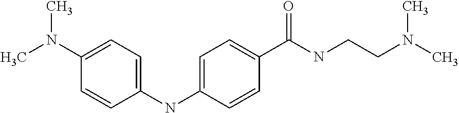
C1=CC(NC2=CC=C(C(NCCN(C)C)=O)C=C2)=CC=C1N(C)C
